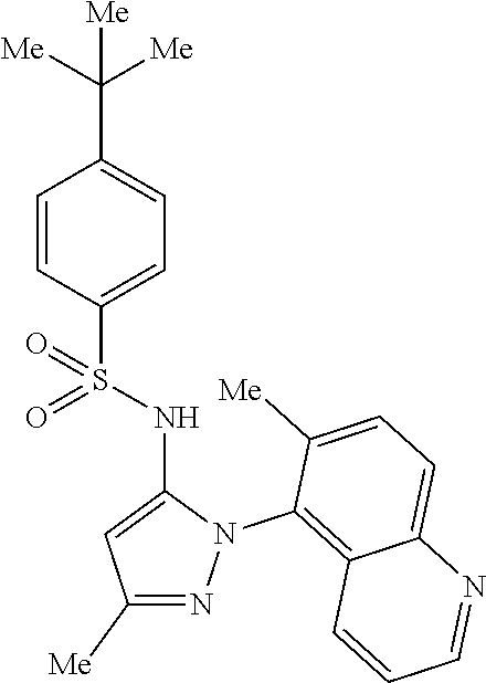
C1=CC(S(NC2=CC([Me])=NN2C2=C3C(=CC=C2[Me])N=CC=C3)(=O)=O)=CC=C1C([Me])([Me])[Me]
